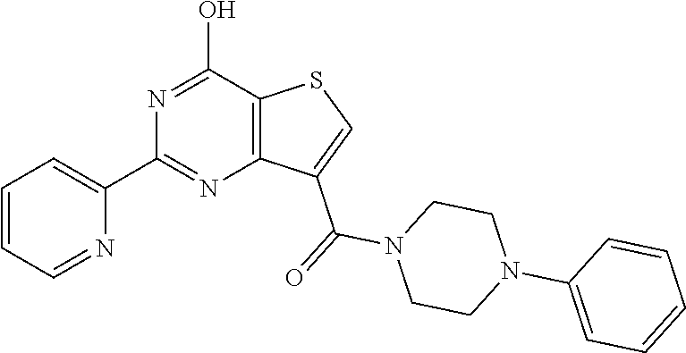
C12=C(C(O)=NC(C3=CC=CC=N3)=N1)SC=C2C(=O)N1CCN(C2=CC=CC=C2)CC1
